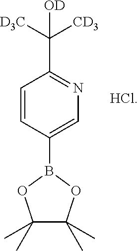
CC1(C)C(C)(C)OB(C2=CN=C(C([D3C])([CD3])[OD])C=C2)O1.[HCl]
